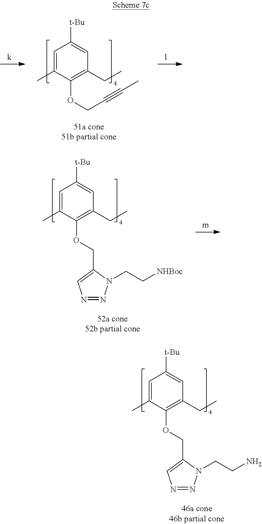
C1=C(C)C(OCC#CC)=C(CC)C=C1[t-Bu].C1=C(C)C(OCC2=CN=NN2CC[NHBoc])=C(CC)C=C1[t-Bu].C1=C(C)C(OCC2=CN=NN2CCN)=C(CC)C=C1[t-Bu]
